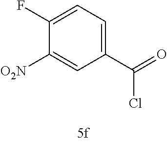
C1(C(=O)Cl)=CC=C(F)C([O2N])=C1
